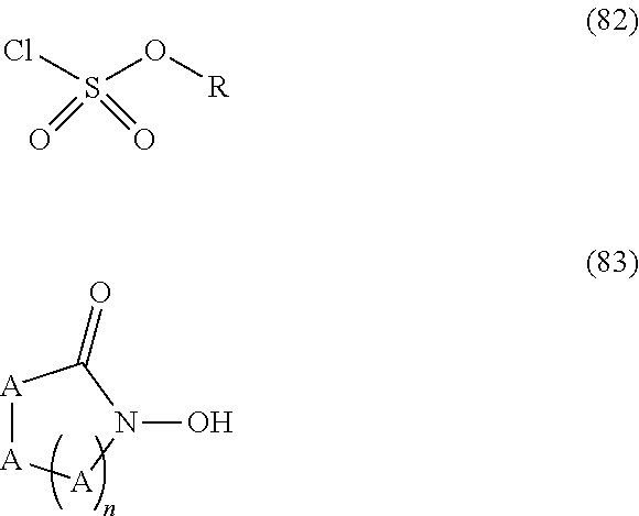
[A]1[A][A]N(O)C1=O.ClS(O[R])(=O)=O
